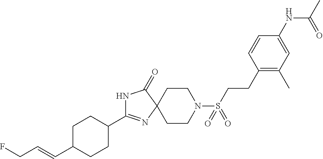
N1C(C2CCC(C=CCF)CC2)=NC2(C1=O)CCN(S(CCC1=C(C)C=C(NC(=O)C)C=C1)(=O)=O)CC2
